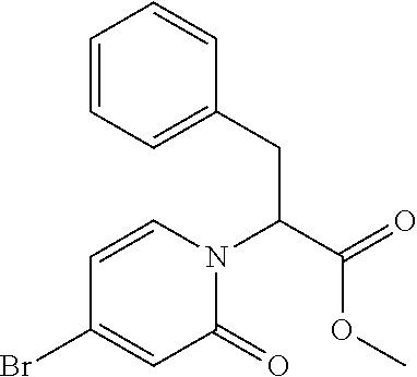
C1=CC=C(CC(C(=O)OC)N2C=CC(Br)=CC2=O)C=C1
